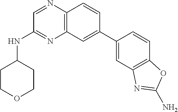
C12=C(C=CC(C3=CC4=C(C=C3)OC(N)=N4)=C1)N=CC(NC1CCOCC1)=N2
